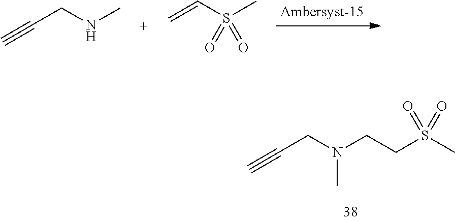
C(S(C)(=O)=O)CN(CC#C)C.C#CCNC.C=CS(C)(=O)=O
